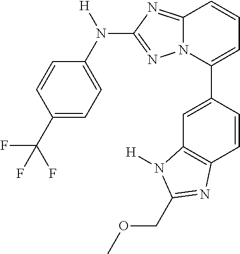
C1=CC(C(F)(F)F)=CC=C1N([H])C1=NN2C(=N1)C=CC=C2C1=CC2=C(C=C1)N=C(COC)N2[H]
